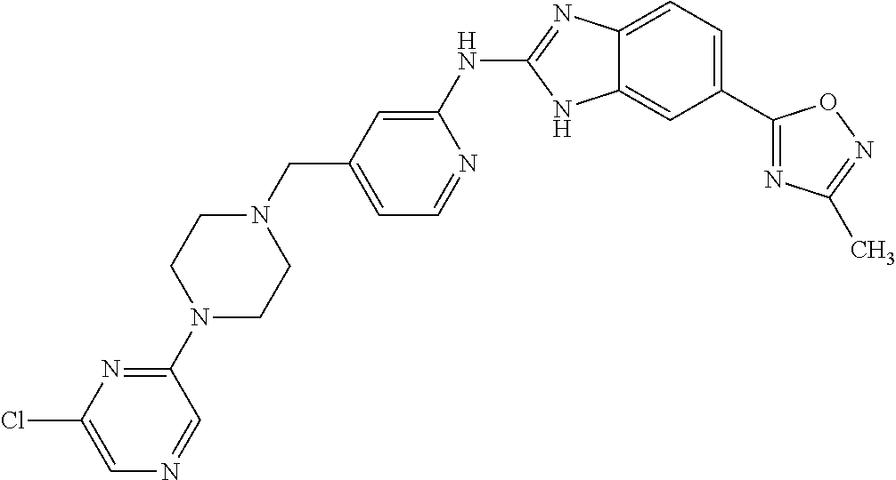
C12=CC=C(C3=NC(C)=NO3)C=C1NC(NC1=CC(CN3CCN(C4=NC(Cl)=CN=C4)CC3)=CC=N1)=N2
